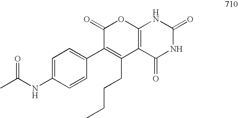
C1(=O)C(C2=CC=C(NC(C)=O)C=C2)=C(CCCC)C2=C(O1)NC(=O)NC2=O
